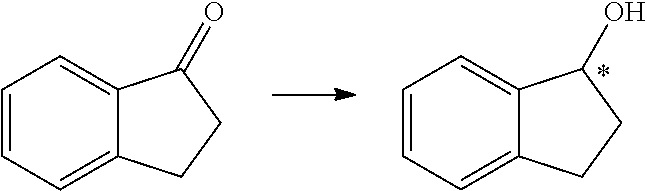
C12=CC=CC=C1CCC2O.C12=CC=CC=C1CCC2=O
